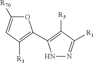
O1C([R70])=CC([R3])=C1C1=C([R5])C([R1])=NN1
